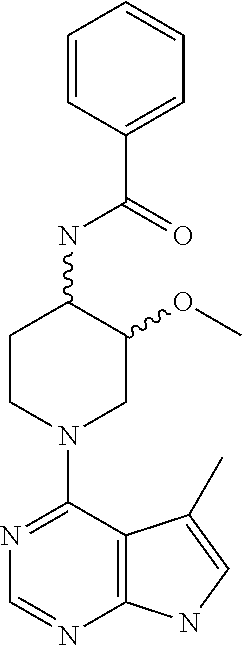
C1CN(C2=NC=NC3=C2C(C)=CN3)CC(OC)C1NC(=O)C1=CC=CC=C1
